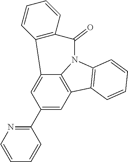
C12=CC(C3=NC=CC=C3)=CC3=C1N(C1=C3C=CC=C1)C(=O)C1=C2C=CC=C1
